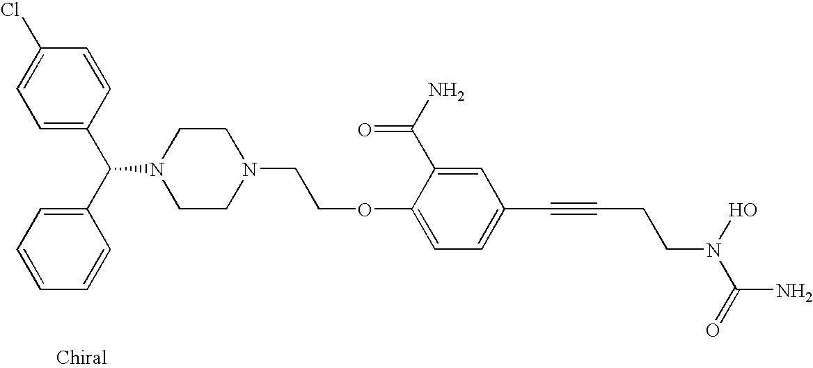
C1=C(C(C2=CC=CC=C2)N2CCN(CCOC3=CC=C(C#CCCN(C(N)=O)O)C=C3C(N)=O)CC2)C=CC(Cl)=C1
